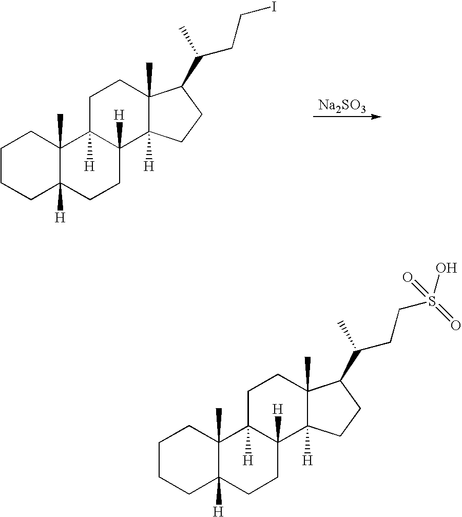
[Na2SO3].C1CCC2([H])C(C)(C1)C1([H])C([H])(CC2)C2([H])C(C)(CC1)C(C(C)CCI)CC2.C1CCC2([H])C(C)(C1)C1([H])C([H])(CC2)C2([H])C(C)(CC1)C(C(C)CCS(O)(=O)=O)CC2
